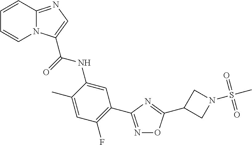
C1=CC2=NC=C(C(=O)NC3=CC(C4=NOC(C5CN(S(C)(=O)=O)C5)=N4)=C(F)C=C3C)N2C=C1
